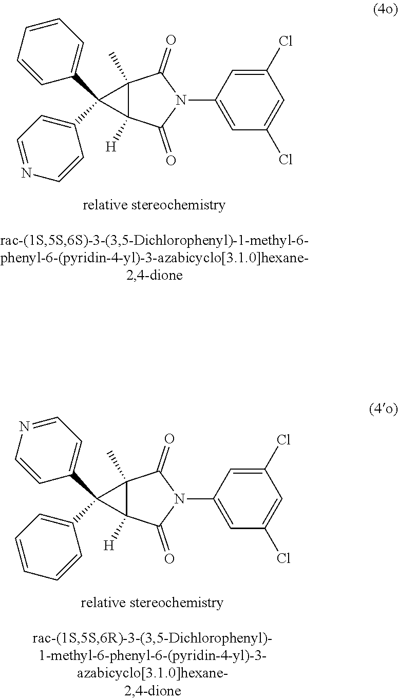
C12(C)C([H])(C(=O)N(C3=CC(Cl)=CC(Cl)=C3)C1=O)C2(C1=CC=NC=C1)C1=CC=CC=C1.C12(C)C([H])(C(=O)N(C3=CC(Cl)=CC(Cl)=C3)C1=O)C2(C1=CC=CC=C1)C1=CC=NC=C1
